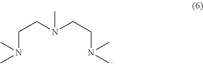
C(CN(CCN(C)C)C)N(C)C
